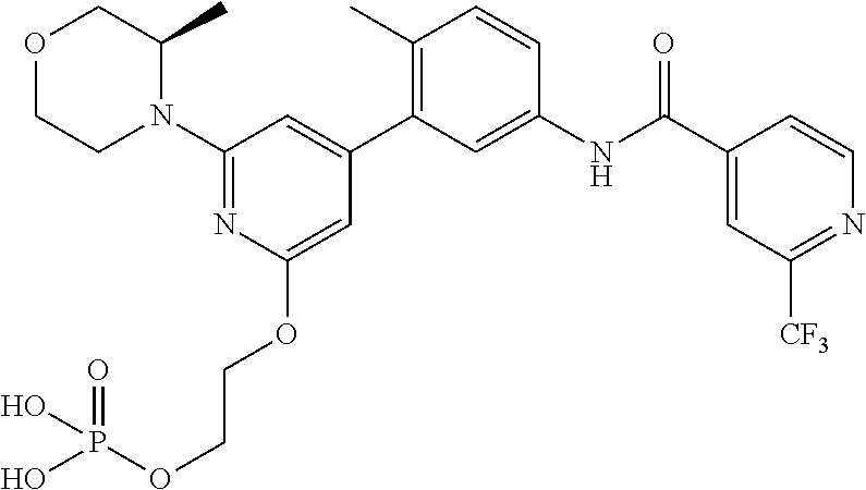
O1CCN(C2=NC(OCCOP(=O)(O)O)=CC(C3=C(C)C=CC(NC(C4=CC([CF3])=NC=C4)=O)=C3)=C2)C(C)C1
